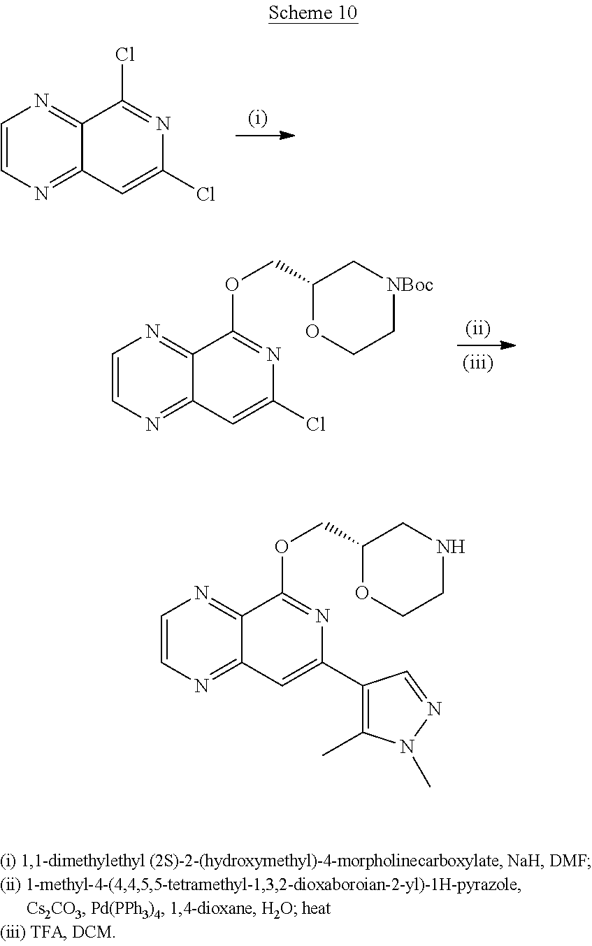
C1=CN=C2C(=N1)C(Cl)=NC(Cl)=C2.C1=CN=C2C(=N1)C(OCC1OCC[NBoc]C1)=NC(Cl)=C2.C1=CN=C2C(=N1)C(OCC1OCCNC1)=NC(C1=C(C)N(C)N=C1)=C2
